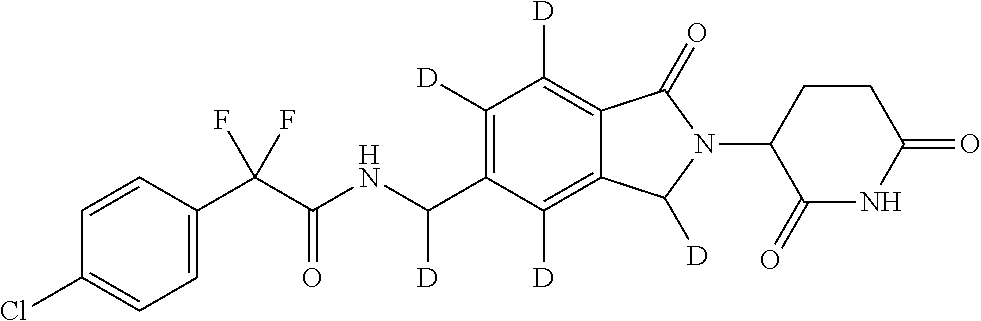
C1=CC(C(C(NC(C2=C([D])C([D])=C3C(=C2[D])C([D])N(C2C(=O)NC(=O)CC2)C3=O)[D])=O)(F)F)=CC=C1Cl
